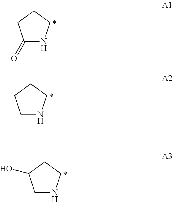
C1(=O)NCCC1.C1NCCC1.C1NCCC1O
